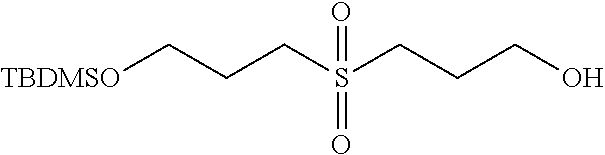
[TBDMSO]CCCS(CCCO)(=O)=O
